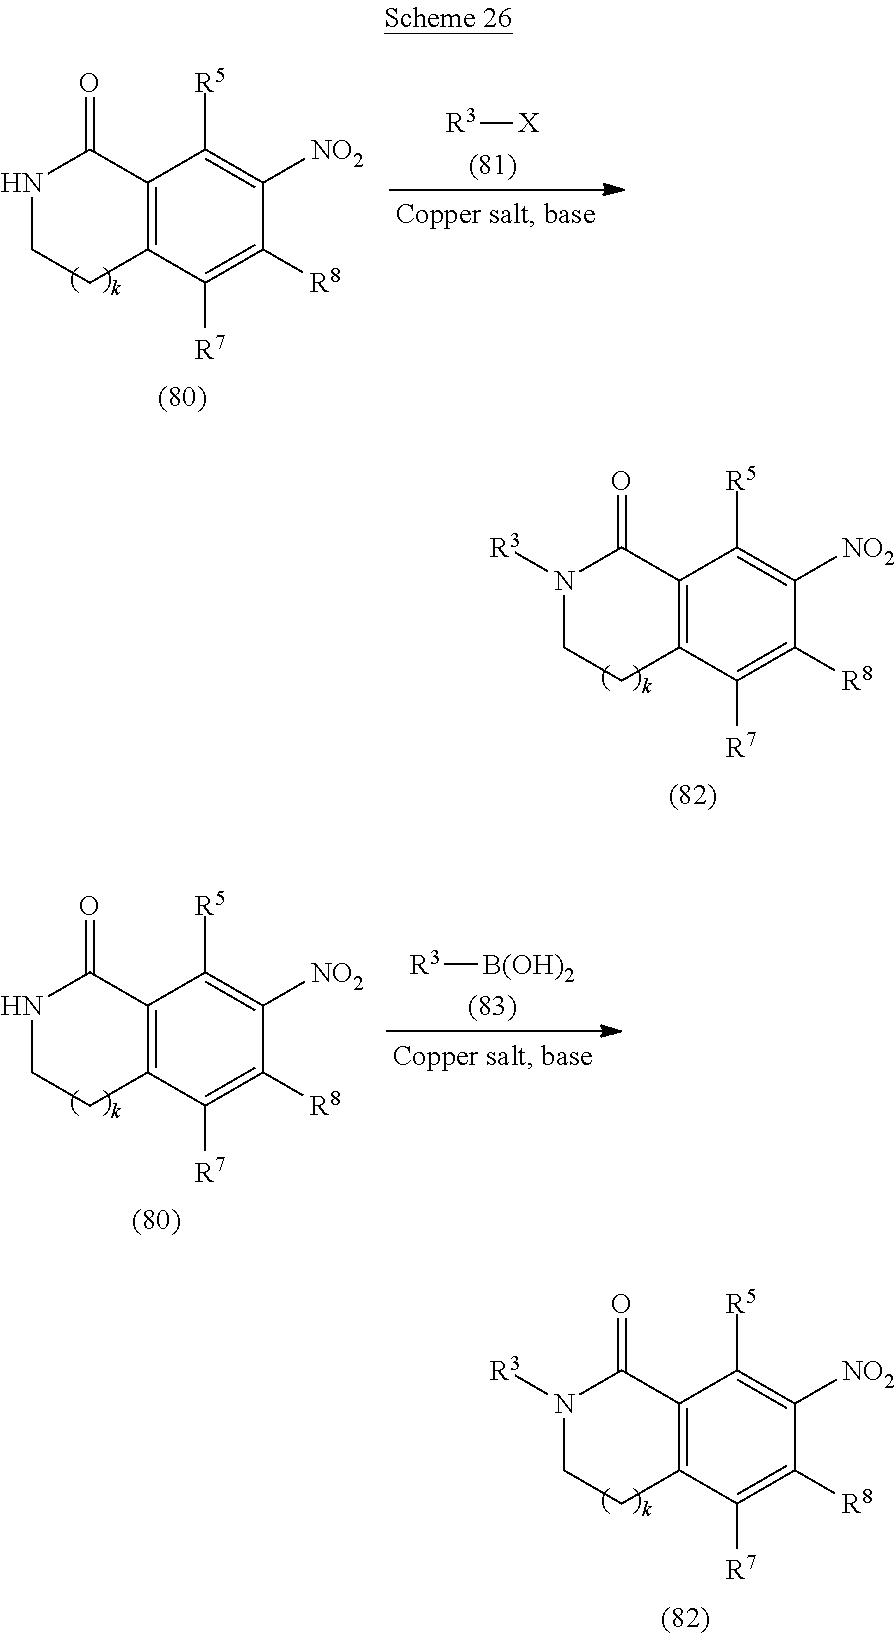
N1([R3])CCC2=C(C1=O)C([R5])=C([NO2])C([R8])=C2[R7].N1CCC2=C(C1=O)C([R5])=C([NO2])C([R8])=C2[R7].[R3][X].N1([R3])CCC2=C(C1=O)C([R5])=C([NO2])C([R8])=C2[R7].[R3][B(OH)2].N1CCC2=C(C1=O)C([R5])=C([NO2])C([R8])=C2[R7]
